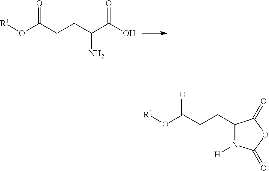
O=C(O[R1])CCC(N)C(=O)O.O=C(O[R1])CCC1N([H])C(=O)OC1=O
